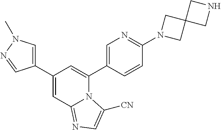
C1(C2=CN(C)N=C2)=CC2=NC=C([CN])N2C(C2=CN=C(N3CC4(C3)CNC4)C=C2)=C1
